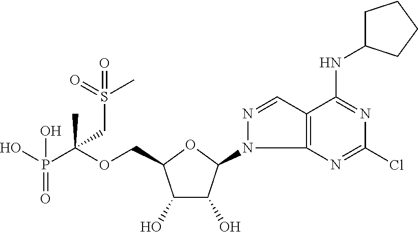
C(OCC1C(O)C(O)C(N2C3=C(C=N2)C(NC2CCCC2)=NC(Cl)=N3)O1)(P(O)(=O)O)(C)CS(C)(=O)=O
